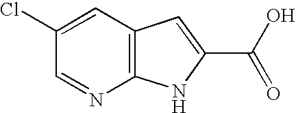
C12=C(C=C(Cl)C=N1)C=C(C(O)=O)N2
